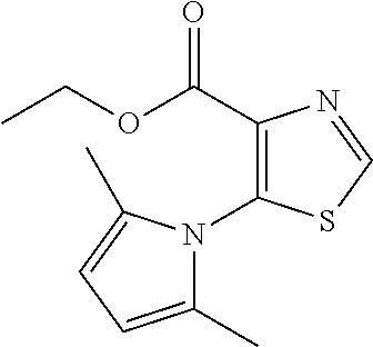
C1(C(OCC)=O)=C(N2C(C)=CC=C2C)SC=N1
